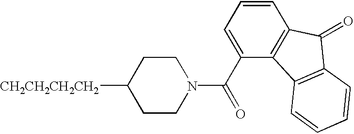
C1CN(C(C2=CC=CC3=C2C2=C(C3=O)C=CC=C2)=O)CCC1[CH2CH2CH2CH2]
